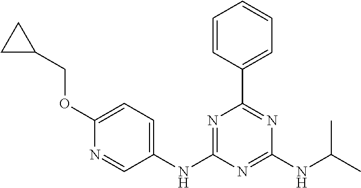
C1=CC(C2=NC(NC(C)C)=NC(NC3=CC=C(OCC4CC4)N=C3)=N2)=CC=C1
